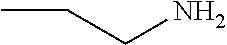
C(CN)C
